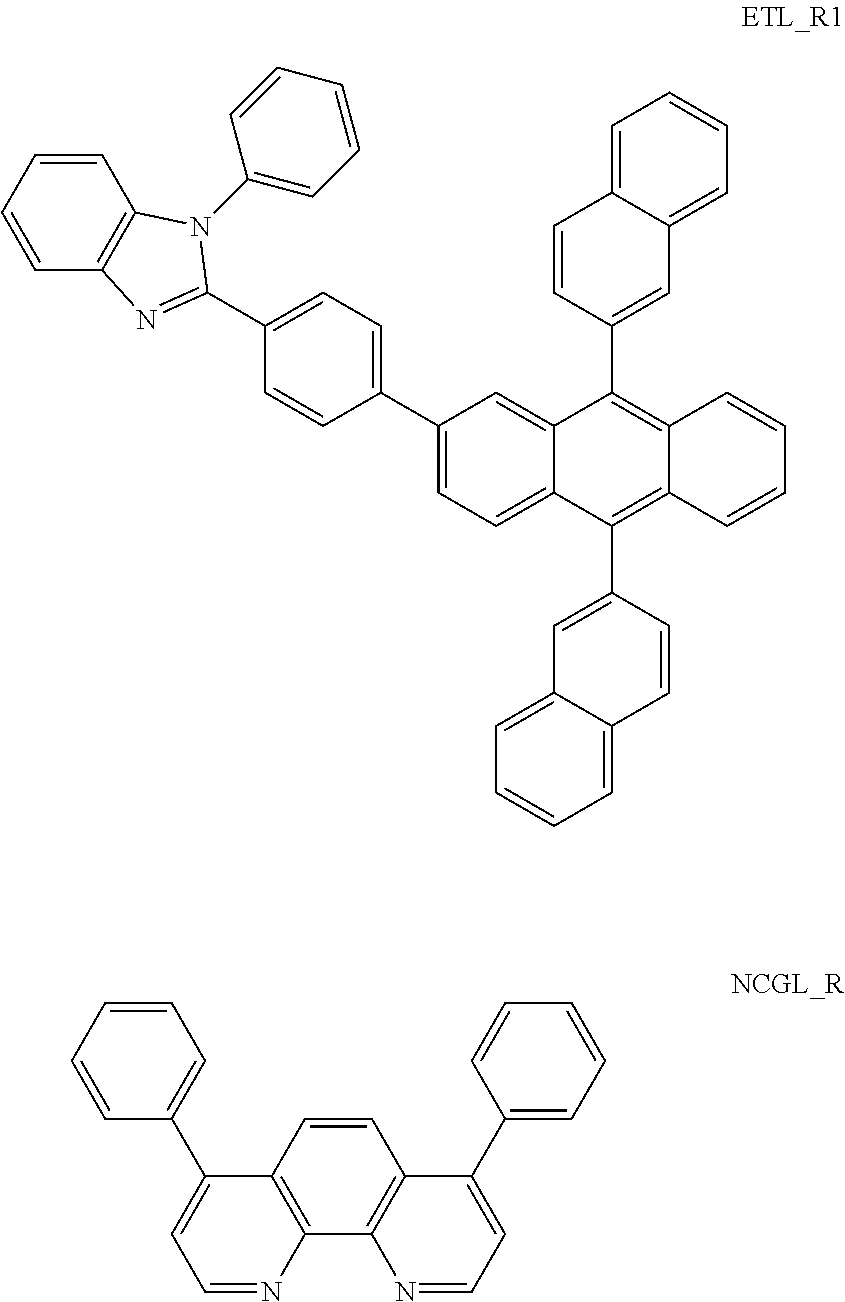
C1(C2=CC=C(C3=NC4=C(C=CC=C4)N3C3=CC=CC=C3)C=C2)=CC=C2C(=C1)C(C1=CC3=CC=CC=C3C=C1)=C1C(=C2C2=CC3=CC=CC=C3C=C2)C=CC=C1.C1=CC2=C(C3=C1C(C1=CC=CC=C1)=CC=N3)N=CC=C2C1=CC=CC=C1
